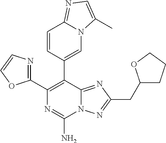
N12C(=NC(CC3CCCO3)=N1)C(C1=CN3C(=NC=C3C)C=C1)=C(C1=NC=CO1)N=C2N
